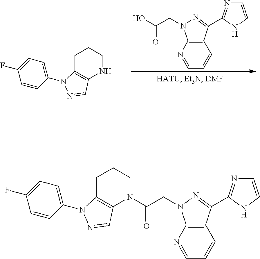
OC(CN1C2=C(C(C3=NC=CN3)=N1)C=CC=N2)=O.C1=CC(N2C3=C(NCCC3)C=N2)=CC=C1F.C1=CC(N2C3=C(N(C(CN4C5=C(C(C6=NC=CN6)=N4)C=CC=N5)=O)CCC3)C=N2)=CC=C1F
